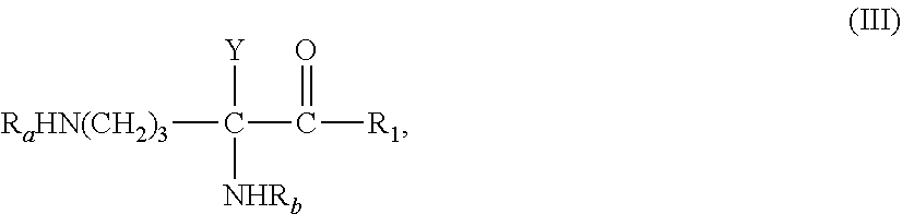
C(C(=O)[R1])([RaHN(CH2)3])([Y])[NHRb]
